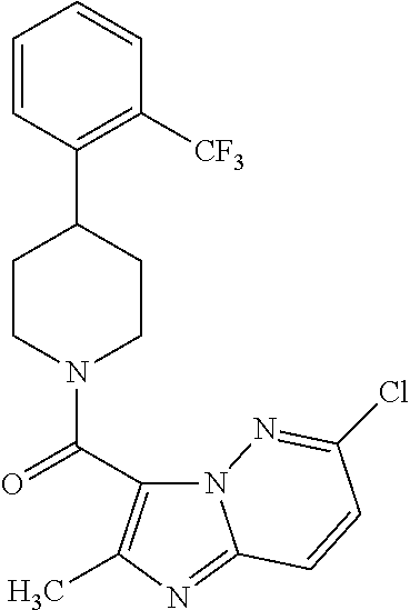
C1=CC(C2CCN(C(=O)C3=C(C)N=C4N3N=C(Cl)C=C4)CC2)=C([CF3])C=C1
